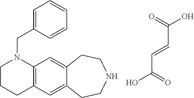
C(=CC(=O)O)C(O)=O.C12=C(C=C3C(=C1)CCNCC3)CCCN2CC1=CC=CC=C1
